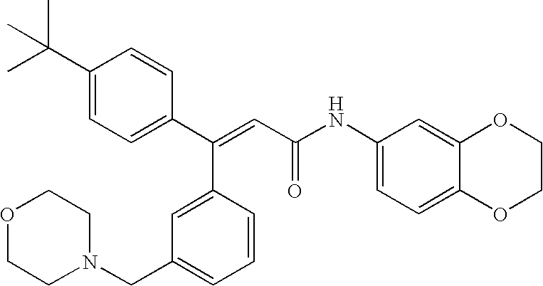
C(=CC(=O)NC1=CC=C2C(=C1)OCCO2)(C1=CC=C(C(C)(C)C)C=C1)C1=CC(CN2CCOCC2)=CC=C1
